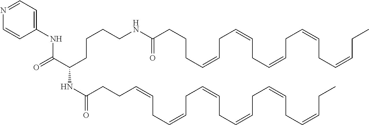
C(CCNC(CCCC=CCC=CCC=CCC=CCC=CCC)=O)CC(NC(CCC=CCC=CCC=CCC=CCC=CCC=CCC)=O)C(=O)NC1=CC=NC=C1
